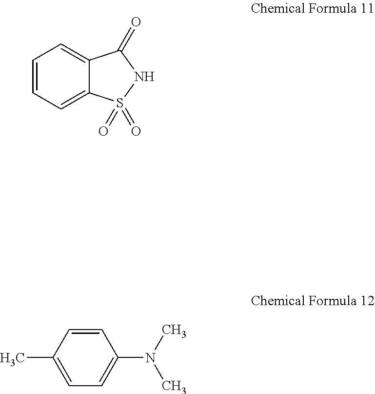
C1=CC=C2C(=C1)C(=O)NS2(=O)=O.C1=C(C)C=CC(N(C)C)=C1
